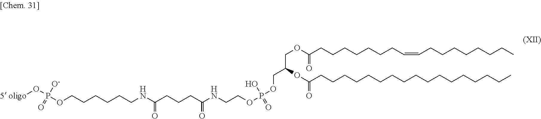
O(CCCCCCNC(=O)CCCC(=O)NCCOP(=O)(O)OCC(COC(=O)CCCCCCCC=CCCCCCCCC)OC(=O)CCCCCCCCCCCCCCCCC)P([O-])(=O)O[5 oligo]
